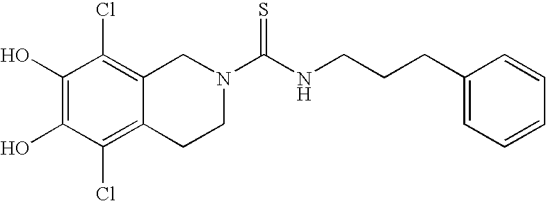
C1(O)=C(O)C(Cl)=C2C(=C1Cl)CN(C(NCCCC1=CC=CC=C1)=S)CC2
